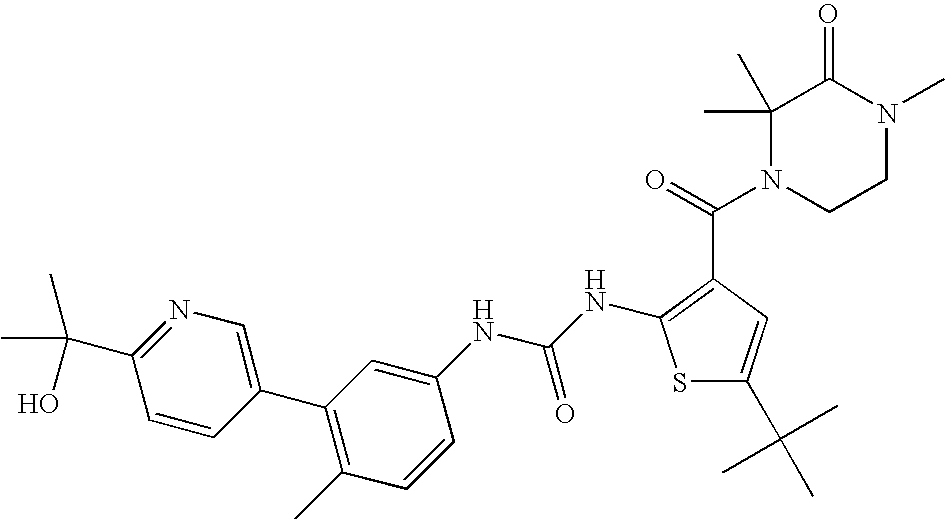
C1=CC(C2=C(C)C=CC(NC(NC3=C(C(=O)N4CCN(C)C(=O)C4(C)C)C=C(C(C)(C)C)S3)=O)=C2)=CN=C1C(C)(C)O
